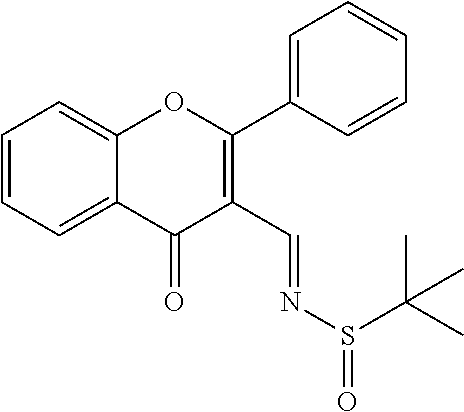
C1=CC=C2C(=C1)OC(C1=CC=CC=C1)=C(C=NS(=O)C(C)(C)C)C2=O
